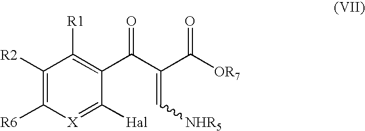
C1([R2])=C([R6])[X]=C([Hal])C(C(C(=C[NHR5])C([OR7])=O)=O)=C1[R1]
